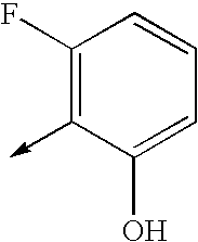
C1(F)=C(->C)C(O)=CC=C1
